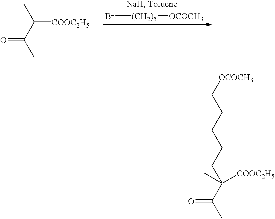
CC(C(C)[COOC2H5])=O.Br[(CH2)5][OCOCH3].CC(C(CCCCC[OCOCH3])([COOC2H5])C)=O
